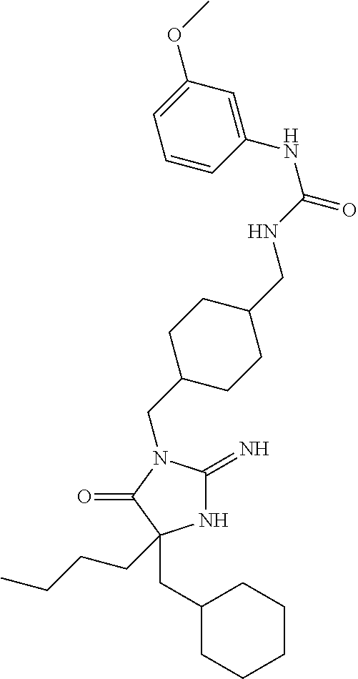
N1C(=N)N(CC2CCC(CNC(=O)NC3=CC(OC)=CC=C3)CC2)C(=O)C1(CC1CCCCC1)CCCC
